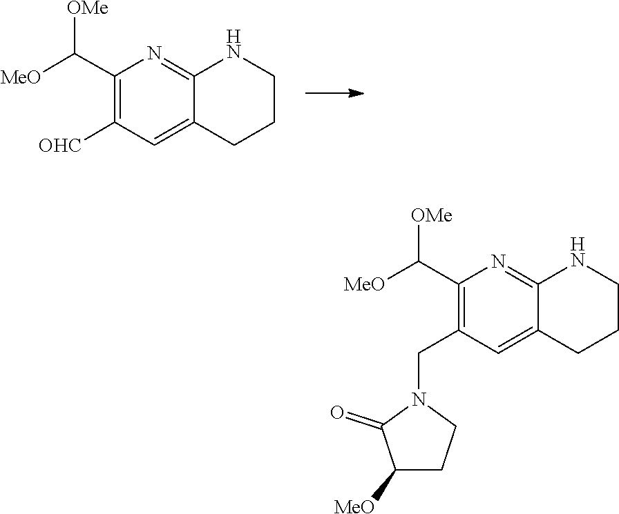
C12=NC(C([MeO])[OMe])=C([OHC])C=C1CCCN2.C1(CN2C(=O)C([MeO])CC2)=C(C([MeO])[OMe])N=C2C(=C1)CCCN2
